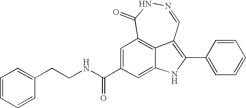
C(NC(=O)C1=CC2=C3C(=C(C4=CC=CC=C4)NC3=C1)C=NNC2=O)CC1=CC=CC=C1
